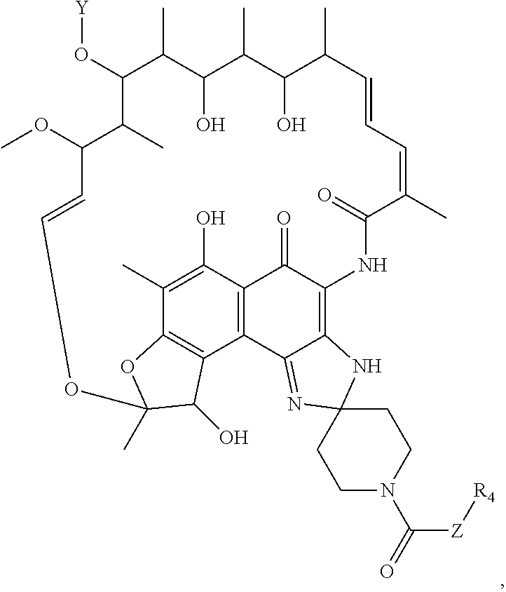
C1(O[Y])C(C)C(O)C(C)C(O)C(C)C=CC=C(C)C(=O)NC2=C3C(=NC4(N3)CCN(C([Z][R4])=O)CC4)C3=C(C2=O)C(O)=C(C)C2=C3C(O)C(C)(O2)OC=CC(OC)C1C
